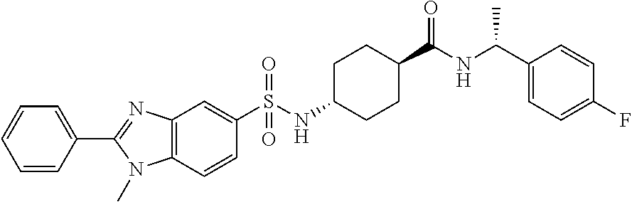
C1(S(NC2CCC(C(=O)NC(C3=CC=C(F)C=C3)C)CC2)(=O)=O)=CC2=C(C=C1)N(C)C(C1=CC=CC=C1)=N2
